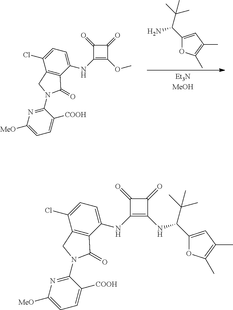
C1(C(C(C)(C)C)N)=CC(C)=C(C)O1.C1(NC2=CC=C(Cl)C3=C2C(=O)N(C2=NC([MeO])=CC=C2[COOH])C3)=C(OC)C(=O)C1=O.C1(NC2=CC=C(Cl)C3=C2C(=O)N(C2=NC([MeO])=CC=C2[COOH])C3)=C(NC(C2=CC(C)=C(C)O2)C(C)(C)C)C(=O)C1=O
